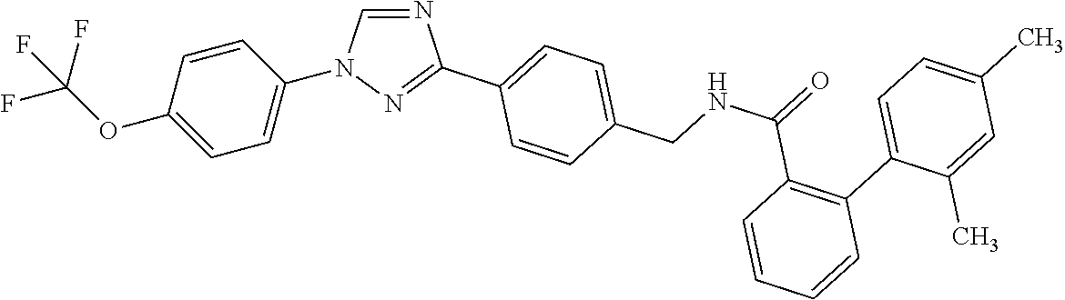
C1=C(OC(F)(F)F)C=CC(N2C=NC(C3=CC=C(CNC(=O)C4=C(C5=CC=C(C)C=C5C)C=CC=C4)C=C3)=N2)=C1
